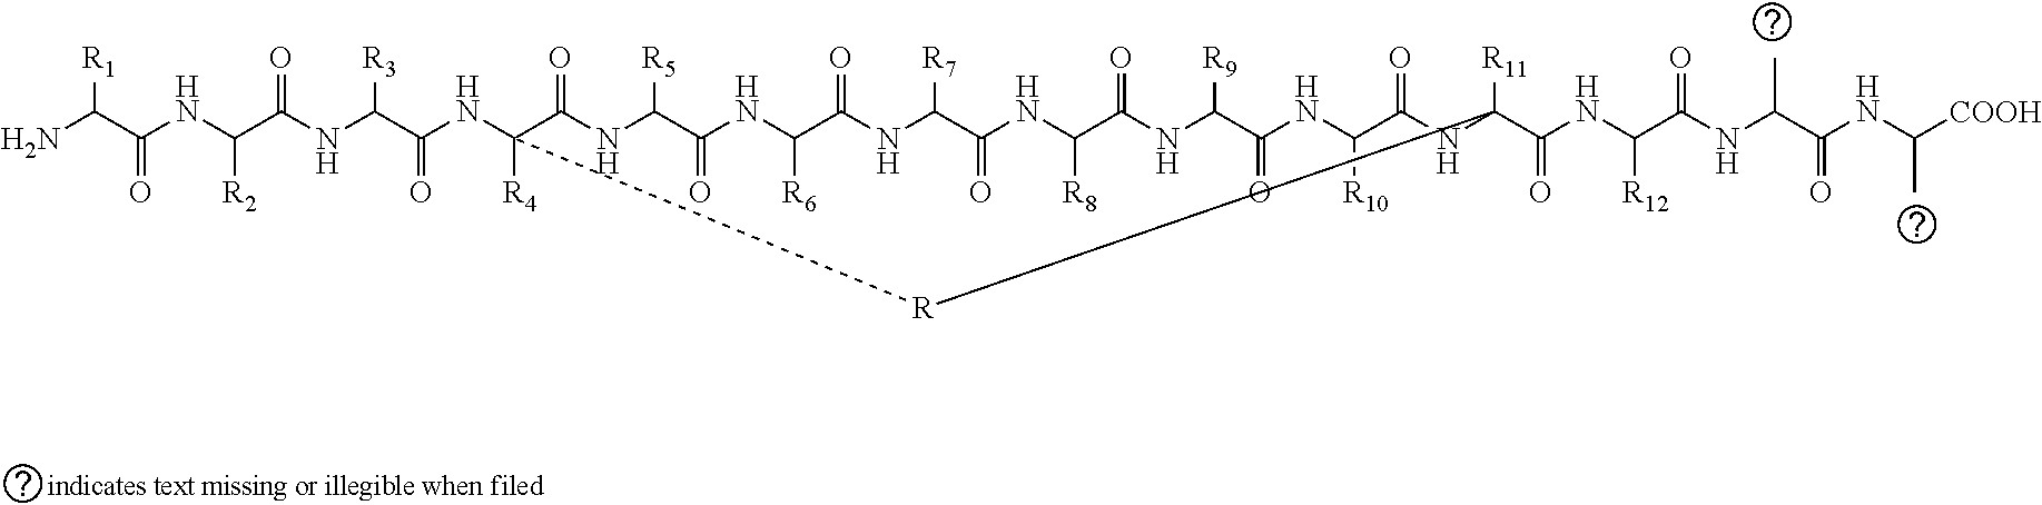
NC(C(NC(C(NC(C(NC1([R4])C(=O)NC([R5])C(=O)NC([R6])C(=O)NC([R7])C(=O)NC([R8])C(=O)NC([R9])C(=O)NC([R10])C(=O)NC(C(NC(C(NC(C(NC([COOH])C)=O)C)=O)[R12])=O)([R11])[R]1)=O)[R3])=O)[R2])=O)[R1]
